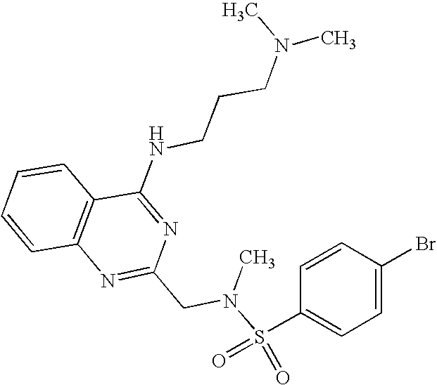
C1=CC2=C(C=C1)C(NCCCN(C)C)=NC(CN(S(C1=CC=C(Br)C=C1)(=O)=O)C)=N2
